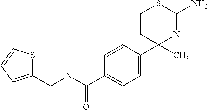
C1=CC(C2(C)N=C(N)SCC2)=CC=C1C(NCC1=CC=CS1)=O
